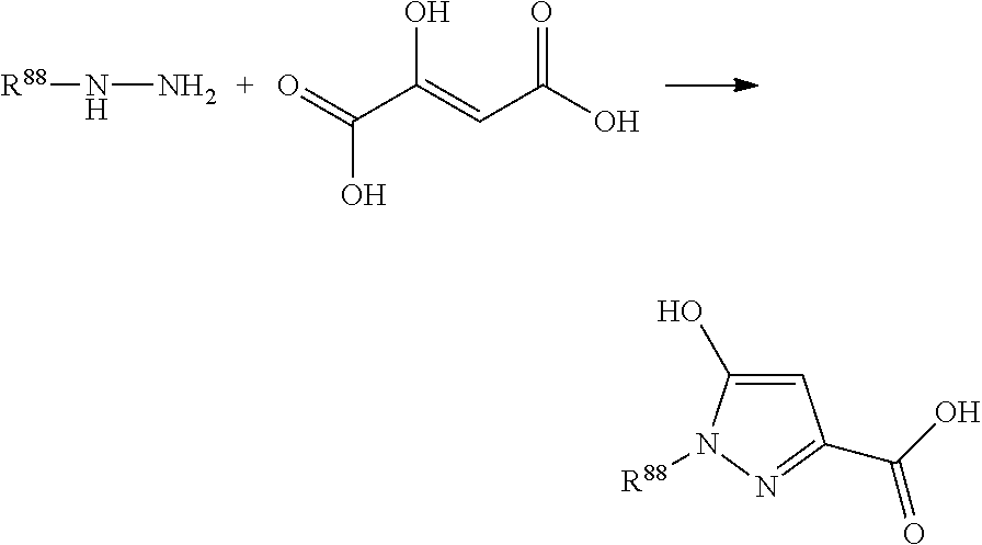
[R88]NN.C(C(O)=CC(=O)O)(=O)O.C1=C(O)N([R88])N=C1C(O)=O
